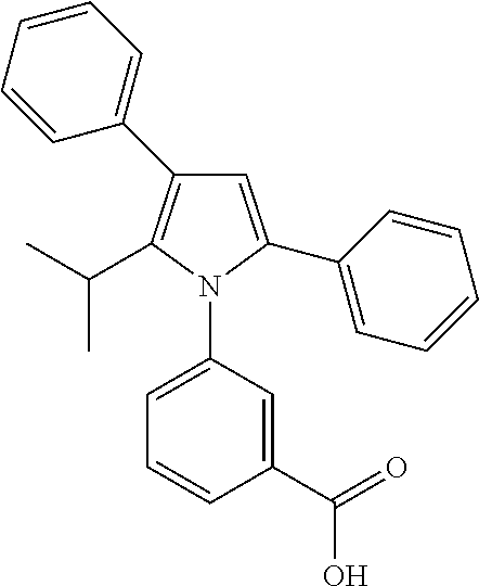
C1=C(C2=CC=CC=C2)N(C2=CC=CC(C(O)=O)=C2)C(C(C)C)=C1C1=CC=CC=C1
